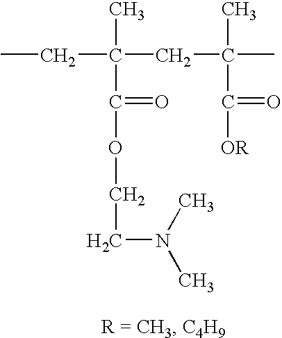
CCC(CC(C)(C)C(=O)[OR])(C)C(OCCN(C)C)=O
